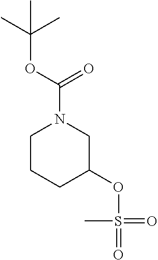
C1CCC(OS(=O)(=O)C)CN1C(OC(C)(C)C)=O
